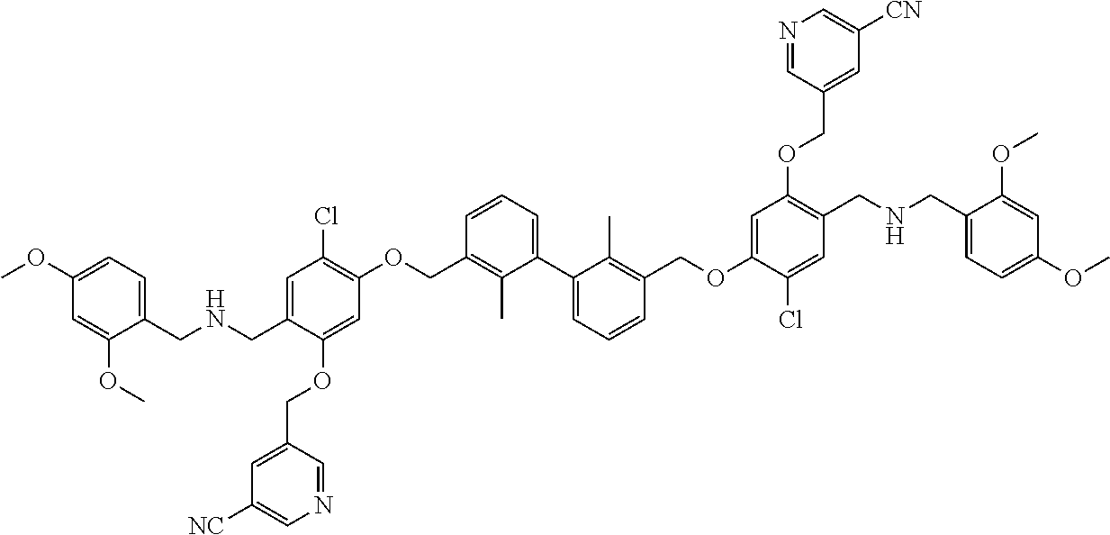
C1=C(CNCC2=CC=C(OC)C=C2OC)C(OCC2=CC([NC])=CN=C2)=CC(OCC2=C(C)C(C3=CC=CC(COC4=CC(OCC5=CC([CN])=CN=C5)=C(CNCC5=CC=C(OC)C=C5OC)C=C4Cl)=C3C)=CC=C2)=C1Cl
